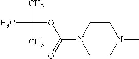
C1CN(C(OC(C)(C)C)=O)CCN1C
